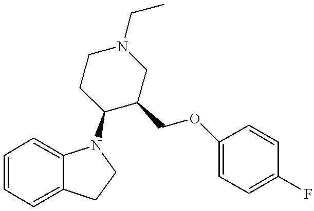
C1=CC=C2C(=C1)N(C1C(COC3=CC=C(F)C=C3)CN(CC)CC1)CC2
